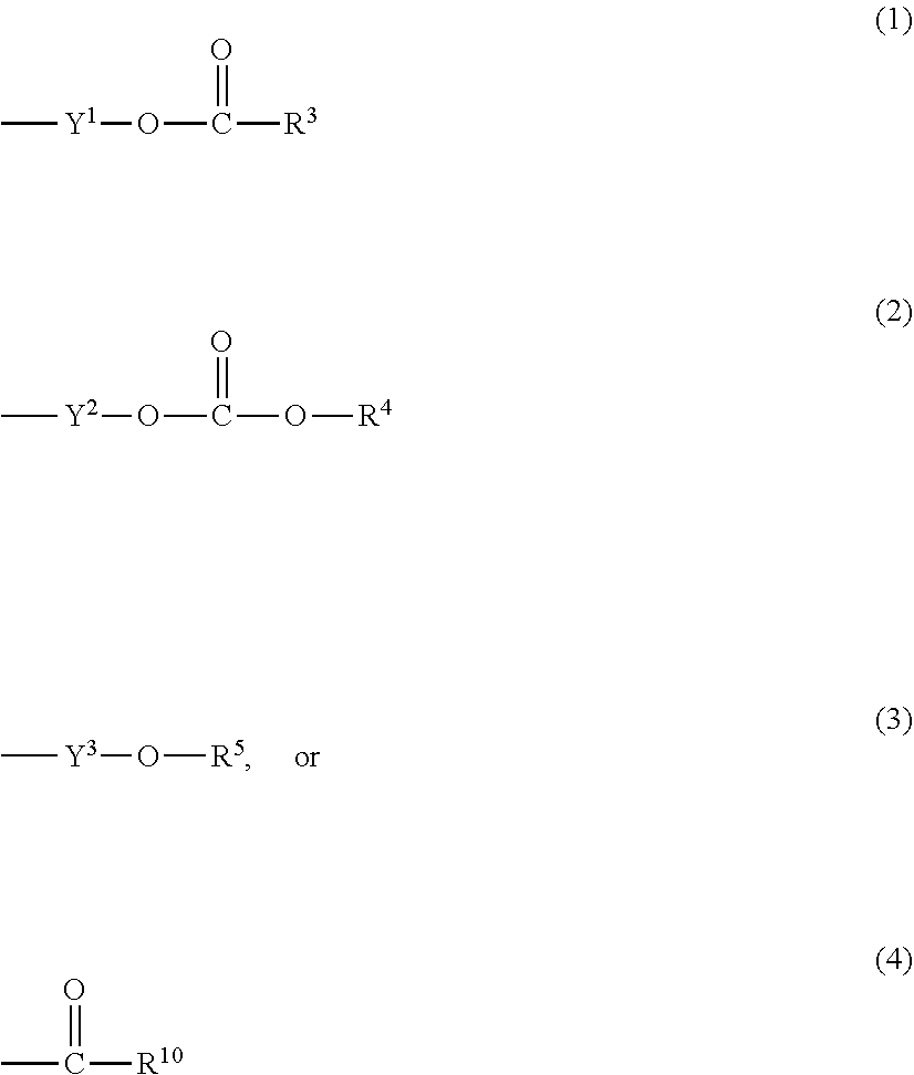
C[Y3]O[R5].C[Y1]OC(=O)[R3].C[Y2]OC(=O)O[R4].CC(=O)[R10]
